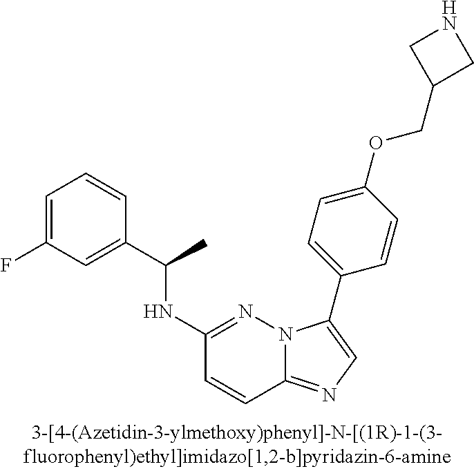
C1(NC(C2=CC(F)=CC=C2)C)=NN2C(=NC=C2C2=CC=C(OCC3CNC3)C=C2)C=C1
